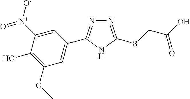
N1=C(SCC(O)=O)NC(C2=CC(OC)=C(O)C([N+]([O-])=O)=C2)=N1
